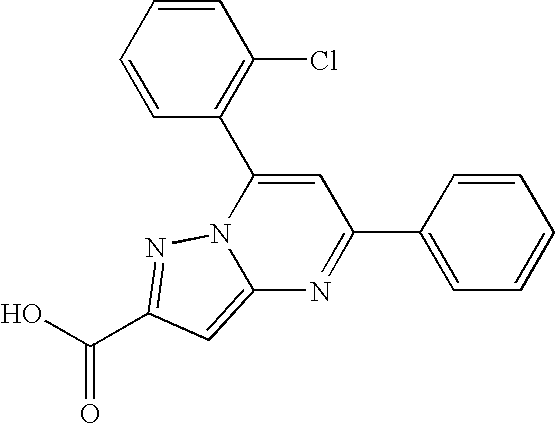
O=C(O)C1=NN2C(=C1)N=C(C1=CC=CC=C1)C=C2C1=C(Cl)C=CC=C1
